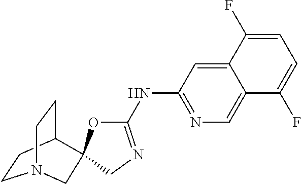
C1CC2CCN1CC21OC(NC2=NC=C3C(=C2)C(F)=CC=C3F)=NC1
